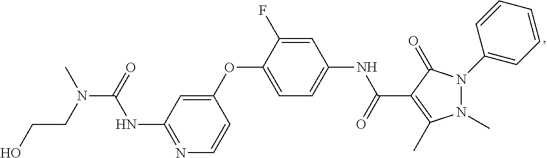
N1=C(NC(=O)N(C)CCO)C=C(OC2=CC=C(NC(=O)C3=C(C)N(C)N(C4=CC=CC=C4)C3=O)C=C2F)C=C1
